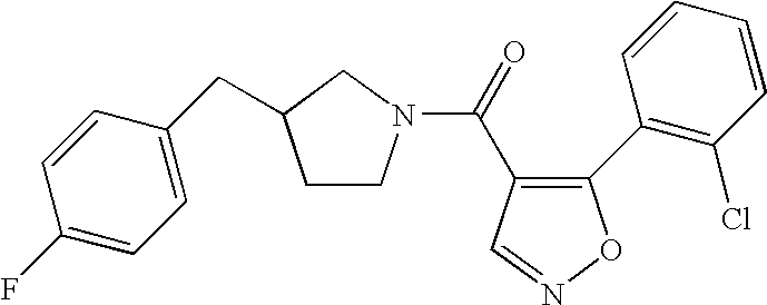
C(=O)(C1=C(C2=C(Cl)C=CC=C2)ON=C1)N1CCC(CC2=CC=C(F)C=C2)C1
